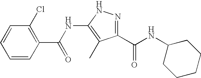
C1=CC(C(NC2=C(C)C(C(NC3CCCCC3)=O)=NN2)=O)=C(Cl)C=C1
